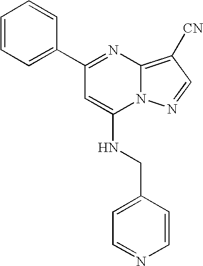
C1=CC=C(C2=NC3=C([CN])C=NN3C(NCC3=CC=NC=C3)=C2)C=C1
